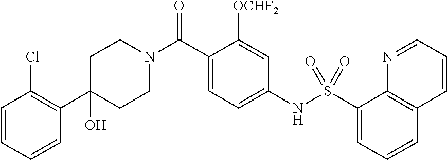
C1(C2=C(Cl)C=CC=C2)(O)CCN(C(C2=CC=C(NS(C3=CC=CC4=C3N=CC=C4)(=O)=O)C=C2[OCHF2])=O)CC1
